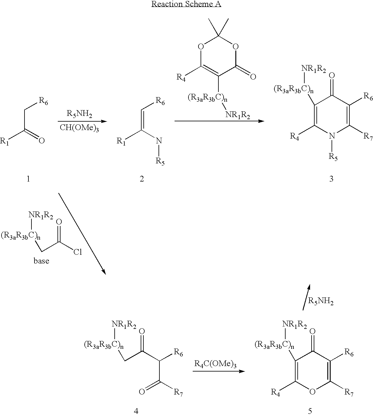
[R1]C(=O)C[R6].[CH(OMe)3].[R1]C(N[R5])=C[R6].C1(C)(C)OC([R4])=C([(R3aR3bC)n][NR1R2])C(=O)O1.C1([R4])=C([(R3aR3bC)n][NR1R2])C(=O)C([R6])=C([R7])N1[R5].[(R3aR3bC)n](CC(Cl)=O)[NR1R2].[(R3aR3bC)n](CC(=O)C([R6])C([R7])=O)[NR1R2].[(R3aR3bC)n](C1=C([R4])OC([R7])=C([R6])C1=O)[NR1R2]
